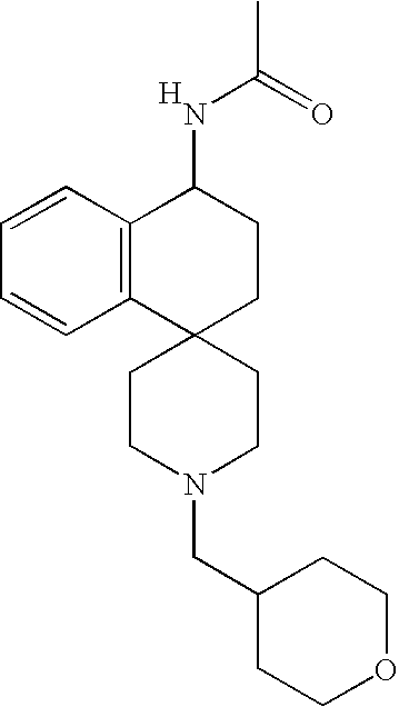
C12=C(C=CC=C1)C(NC(C)=O)CCC21CCN(CC2CCOCC2)CC1.[H]
